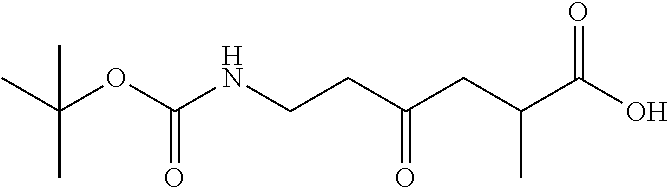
C(CNC(OC(C)(C)C)=O)C(=O)CC(C(O)=O)C
